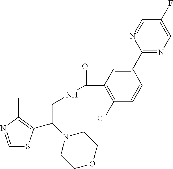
C1=NC(C)=C(C(N2CCOCC2)CNC(=O)C2=C(Cl)C=CC(C3=NC=C(F)C=N3)=C2)S1
